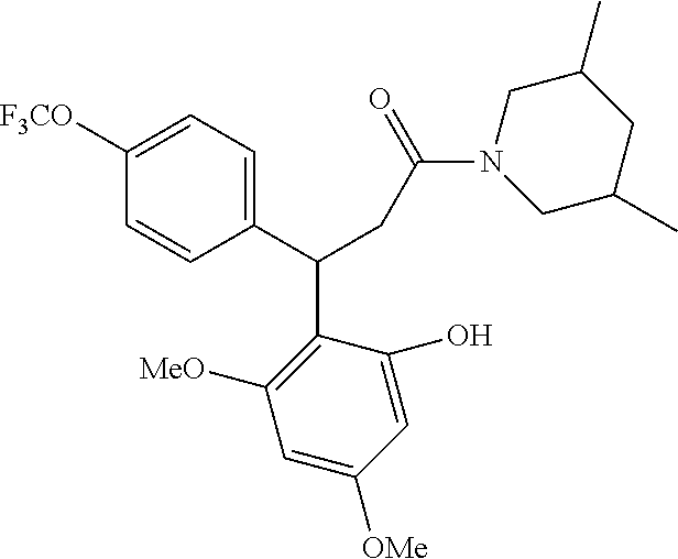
C1([F3CO])=CC=C(C(CC(N2CC(C)CC(C)C2)=O)C2=C([MeO])C=C([OMe])C=C2O)C=C1
